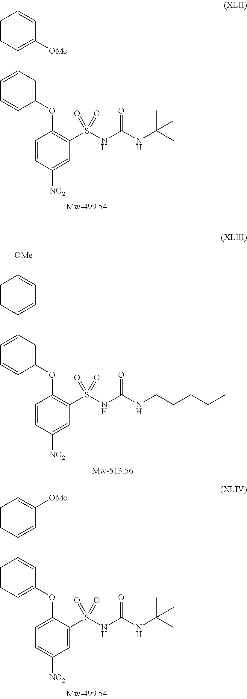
C1=C(C2=C([OMe])C=CC=C2)C=C(OC2=C(S(NC(NC(C)(C)C)=O)(=O)=O)C=C([NO2])C=C2)C=C1.C1=C(C2=CC=C([OMe])C=C2)C=C(OC2=C(S(NC(NCCCCC)=O)(=O)=O)C=C([NO2])C=C2)C=C1.C1=CC=C(OC2=CC=C([NO2])C=C2S(NC(NC(C)(C)C)=O)(=O)=O)C=C1C1=CC([OMe])=CC=C1
